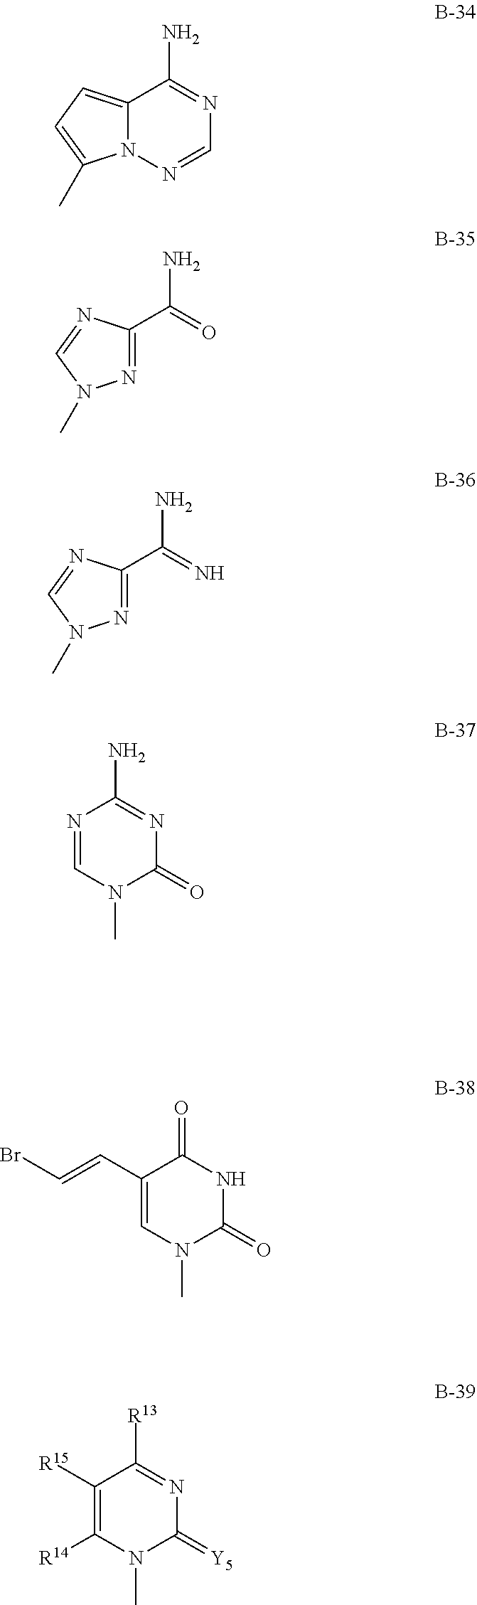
C1(C(=O)N)=NN(C)C=N1.C1(C=CBr)=CN(C)C(=O)NC1=O.N1=CN(C)C(=O)N=C1N.C12=CC=C(C)N1N=CN=C2N.C1(C(=N)N)=NN(C)C=N1.C1([R15])=C([R14])N(C)C(=[Y5])N=C1[R13]
